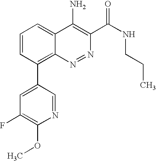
C1=CC(C2=CC(F)=C(OC)N=C2)=C2C(=C1)C(N)=C(C(NCCC)=O)N=N2
